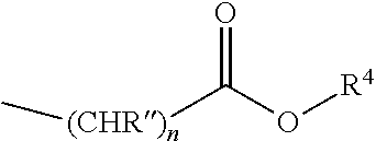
C[(CHR)n]C(O[R4])=O
